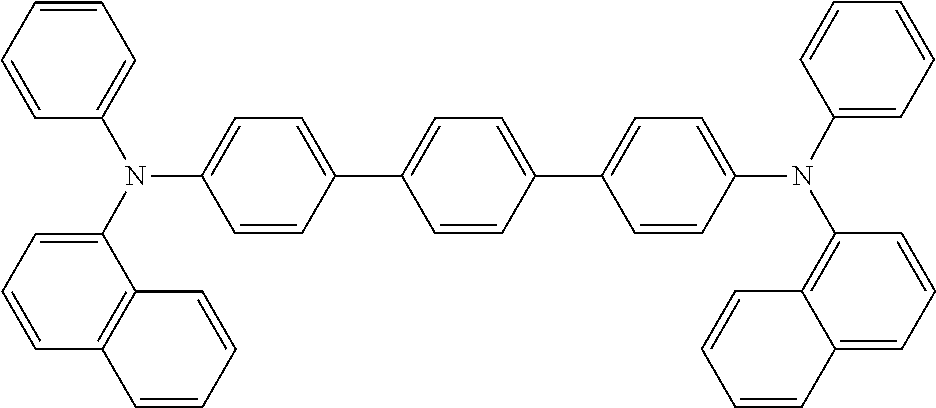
C1=CC=CC=C1N(C1=C2C(=CC=C1)C=CC=C2)C1=CC=C(C2=CC=C(C3=CC=C(N(C4=CC=CC=C4)C4=CC=CC5=C4C=CC=C5)C=C3)C=C2)C=C1
